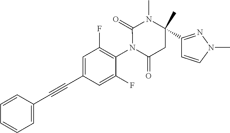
C1=CC(C#CC2=CC(F)=C(N3C(=O)CC(C4=NN(C)C=C4)(C)N(C)C3=O)C(F)=C2)=CC=C1
